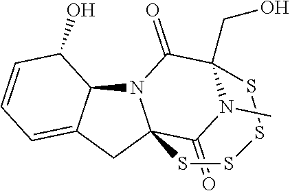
N12C3C(=CC=CC3O)CC13C(=O)N(C)C(CO)(C2=O)SSSS3
